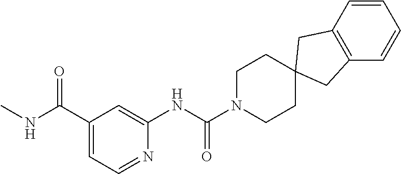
C1CN(C(NC2=CC(C(NC)=O)=CC=N2)=O)CCC12CC1=C(C=CC=C1)C2
